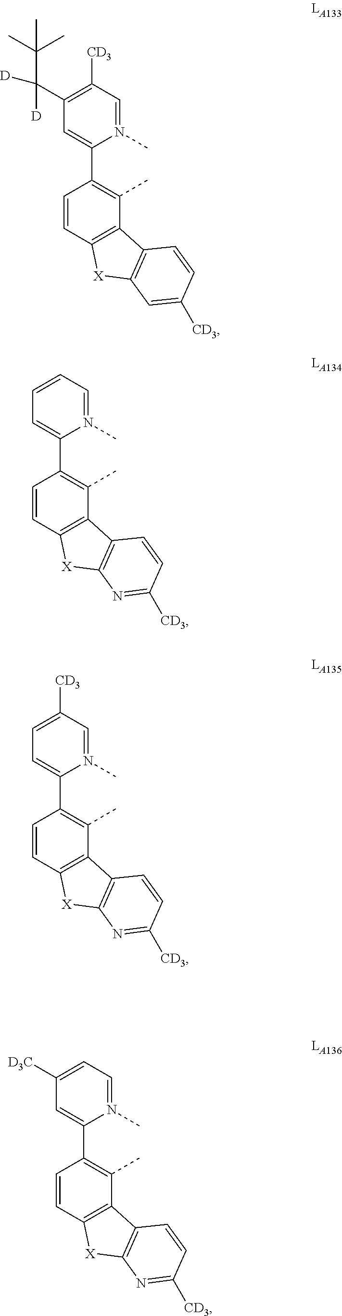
C1=CC2=C(C(C)=C1C1=CC(C(C(C)(C)C)([D])[D])=C([CD3])C=N1C)C1=C([X]2)C=C([CD3])C=C1.C1=CC2=C(C(C)=C1C1=CC=CC=N1C)C1=C([X]2)N=C([CD3])C=C1.C1=CC2=C(C(C)=C1C1=CC=C([CD3])C=N1C)C1=C([X]2)N=C([CD3])C=C1.C1=CC2=C(C(C)=C1C1=CC([D3C])=CC=N1C)C1=C([X]2)N=C([CD3])C=C1
